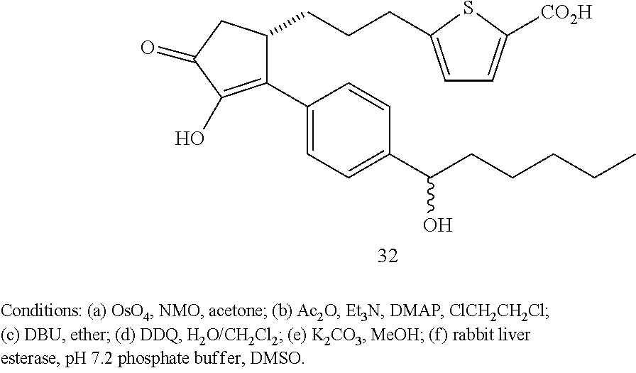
C1(C2=CC=C(C(CCCCC)O)C=C2)=C(O)C(=O)CC1CCCC1=CC=C([CO2H])S1
